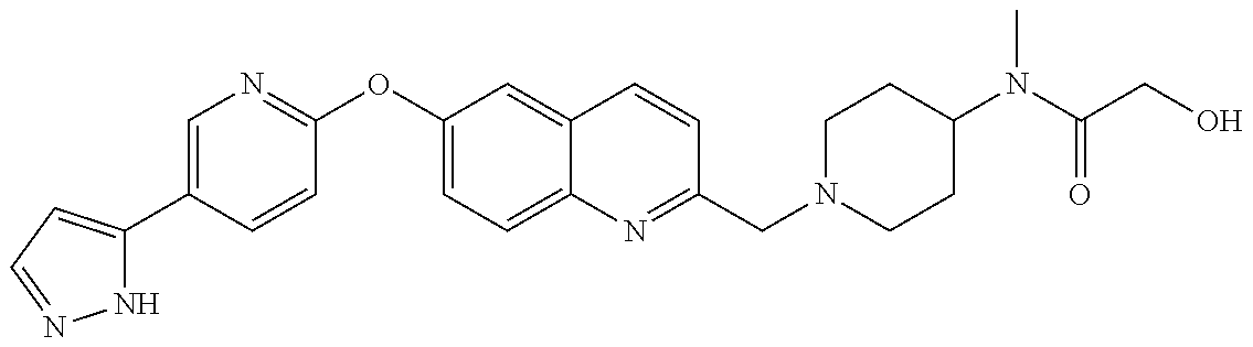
N1C(C2=CN=C(OC3=CC=C4C(=C3)C=CC(CN3CCC(N(C(CO)=O)C)CC3)=N4)C=C2)=CC=N1
